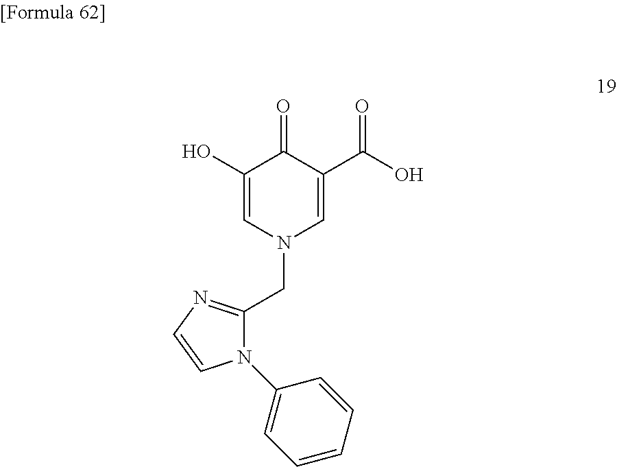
C(N1C=C(C(O)=O)C(=O)C(O)=C1)C1=NC=CN1C1=CC=CC=C1
